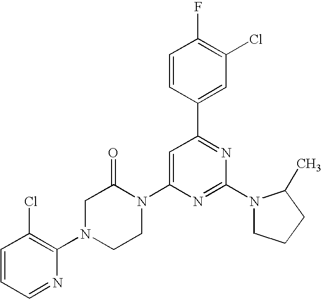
C1=CC=NC(N2CCN(C3=CC(C4=CC(Cl)=C(F)C=C4)=NC(N4CCCC4C)=N3)C(=O)C2)=C1Cl
